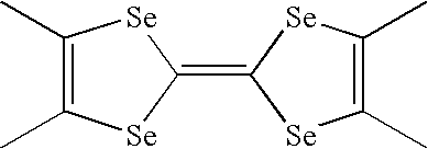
C1(C)=C(C)[Se]C(=C2[Se]C(C)=C(C)[Se]2)[Se]1
